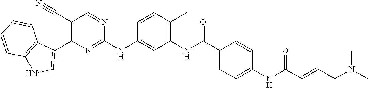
C1(C#N)=C(C2=CNC3=C2C=CC=C3)N=C(NC2=CC(NC(C3=CC=C(NC(C=CCN(C)C)=O)C=C3)=O)=C(C)C=C2)N=C1
